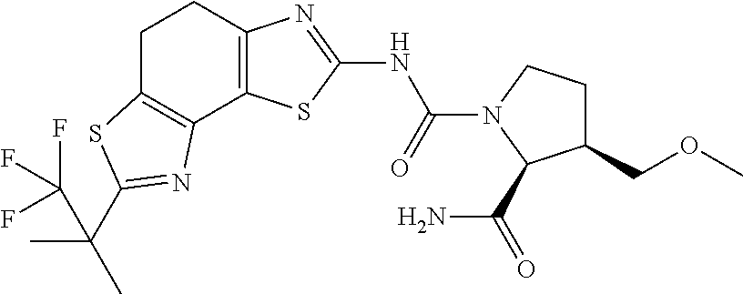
C1C2=C(C3=C(C1)N=C(NC(N1C(C(=O)N)C(COC)CC1)=O)S3)N=C(C(C)(C)C(F)(F)F)S2
